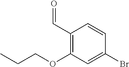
C1(C=O)=C(OCCC)C=C(Br)C=C1
